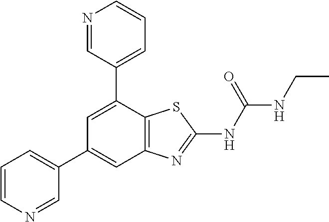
N1=CC(C2=CC(C3=CC=CN=C3)=CC3=C2SC(NC(NCC)=O)=N3)=CC=C1
